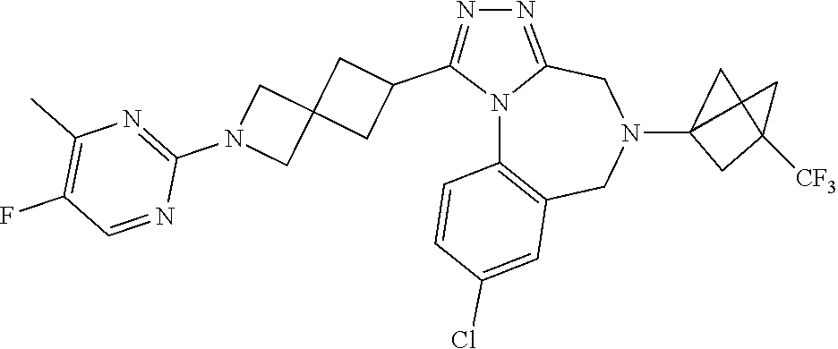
N12C3=C(CN(C4CC(C)([CF3])C4)CC1=NN=C2C1CC2(C1)CN(C1=NC(C)=C(F)C=N1)C2)C=C(Cl)C=C3
